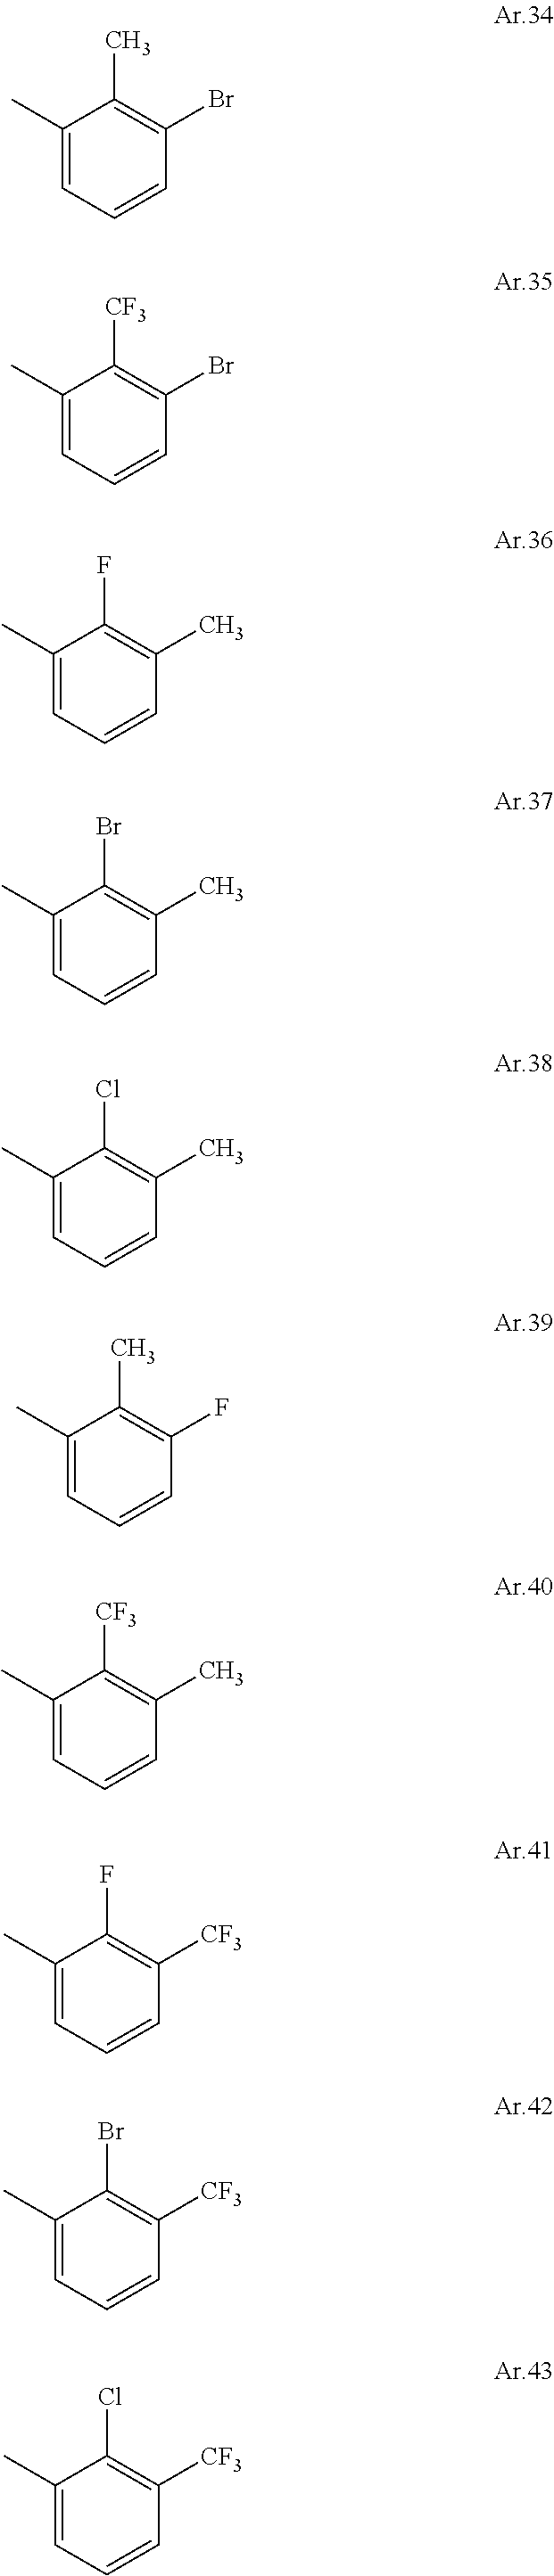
C1(C)=CC=CC(Br)=C1C.C1(C)=CC=CC(Br)=C1[CF3].C1(C)=CC=CC(C)=C1F.C1(C)=CC=CC(C)=C1Br.C1(C)=CC=CC(C)=C1Cl.C1(C)=CC=CC(F)=C1C.C1(C)=CC=CC(C)=C1[CF3].C1(C)=CC=CC([CF3])=C1F.C1(C)=CC=CC([CF3])=C1Br.C1(C)=CC=CC([CF3])=C1Cl
